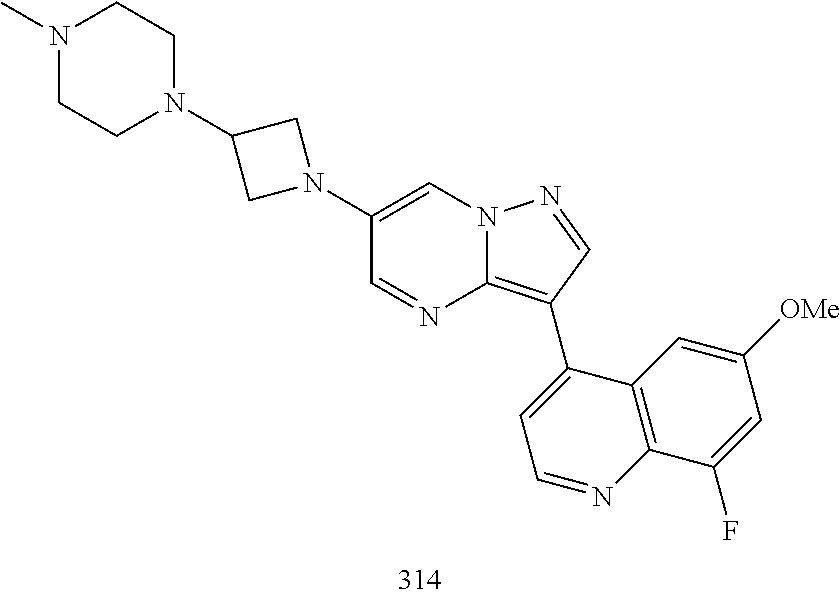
C1(C2=C3N=CC(N4CC(N5CCN(C)CC5)C4)=CN3N=C2)=CC=NC2=C1C=C([OMe])C=C2F
